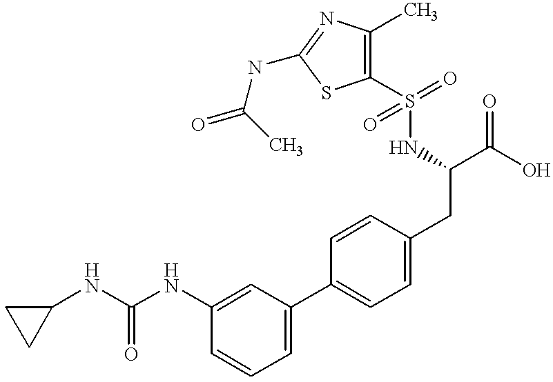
C(NC1=CC(C2=CC=C(CC(NS(C3=C(C)N=C(NC(C)=O)S3)(=O)=O)C(O)=O)C=C2)=CC=C1)(NC1CC1)=O
